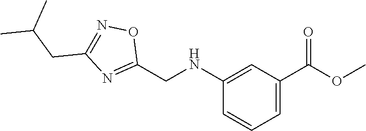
COC(C1=CC=CC(NCC2=NC(CC(C)C)=NO2)=C1)=O
